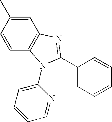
C1=C(C)C=CC2=C1N=C(C1=CC=CC=C1)N2C1=CC=CC=N1
